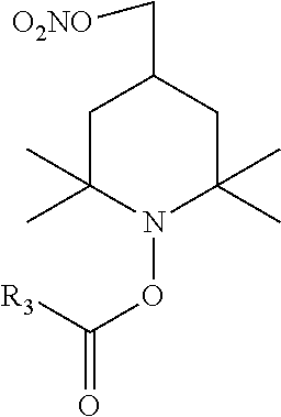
O(C(=O)[R3])N1C(C)(C)CC(C[O2NO])CC1(C)C
